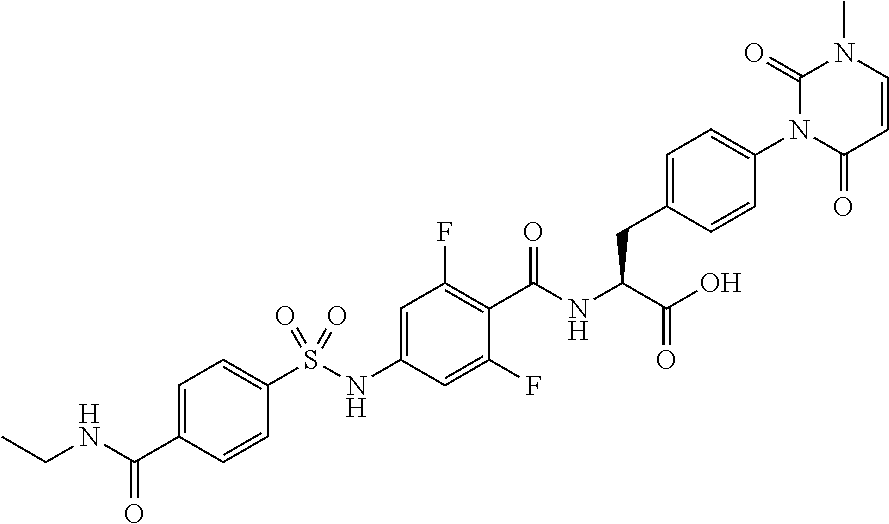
C1=CC(=O)N(C2=CC=C(CC(C(=O)O)NC(=O)C3=C(F)C=C(NS(C4=CC=C(C(NCC)=O)C=C4)(=O)=O)C=C3F)C=C2)C(=O)N1C
